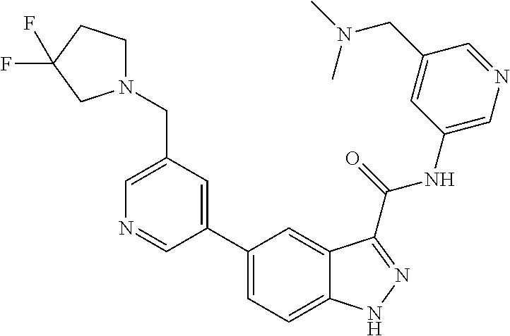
C1(CN2CCC(F)(F)C2)=CN=CC(C2=CC=C3C(=C2)C(C(NC2=CN=CC(CN(C)C)=C2)=O)=NN3)=C1
